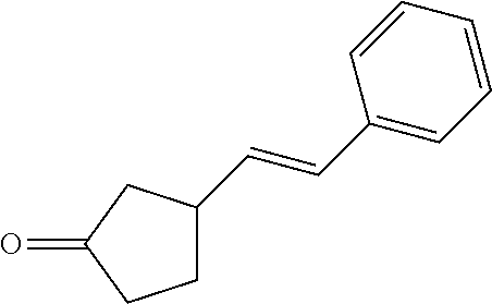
C1C(C=CC2=CC=CC=C2)CC(=O)C1
